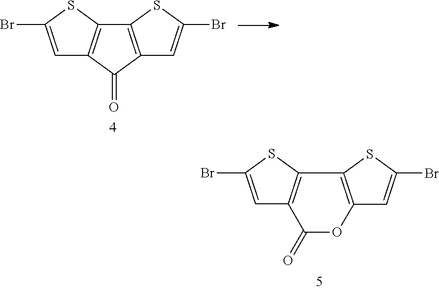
C12=C(C(=O)C3=C1SC(Br)=C3)C=C(Br)S2.C1=C(Br)SC2=C1C(=O)OC1=C2SC(Br)=C1
